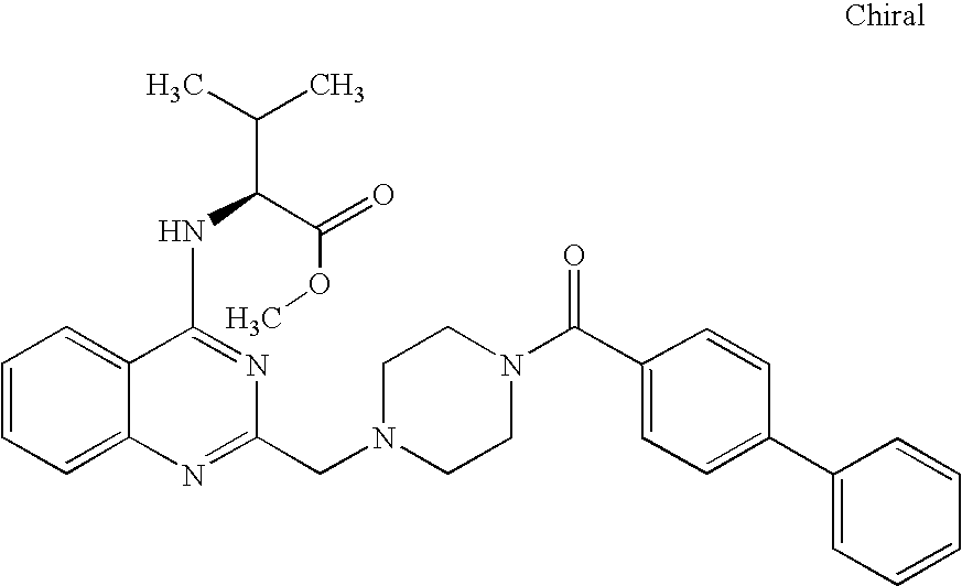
C1=CC=C2C(=C1)N=C(CN1CCN(C(C3=CC=C(C4=CC=CC=C4)C=C3)=O)CC1)N=C2NC(C(=O)OC)C(C)C
